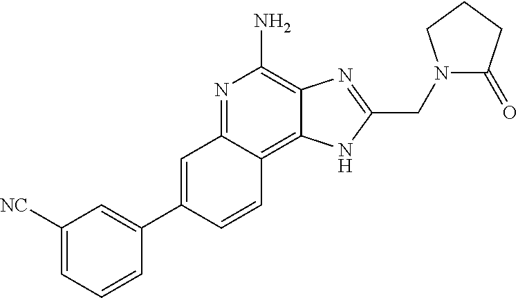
C1=C(C2=CC([NC])=CC=C2)C=CC2=C3C(=C(N)N=C12)N=C(CN1C(=O)CCC1)N3
